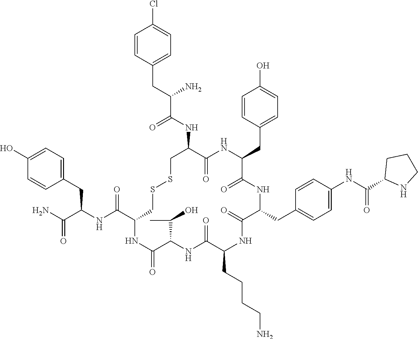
C1=C(O)C=CC(CC(NC(C2CSSCC(NC(C(CC3=CC=C(Cl)C=C3)N)=O)C(=O)NC(CC3=CC=C(O)C=C3)C(=O)NC(CC3=CC=C(NC(C4NCCC4)=O)C=C3)C(=O)NC(CCCCN)C(=O)NC(C(C)O)C(=O)N2)=O)C(N)=O)=C1
